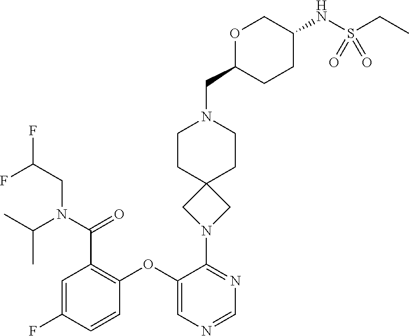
C1=C(F)C=CC(OC2=CN=CN=C2N2CC3(C2)CCN(CC2CCC(NS(CC)(=O)=O)CO2)CC3)=C1C(N(C(C)C)CC(F)F)=O
